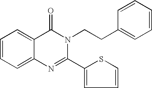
C1=CC=C2C(=C1)C(=O)N(CCC1=CC=CC=C1)C(C1=CC=CS1)=N2
